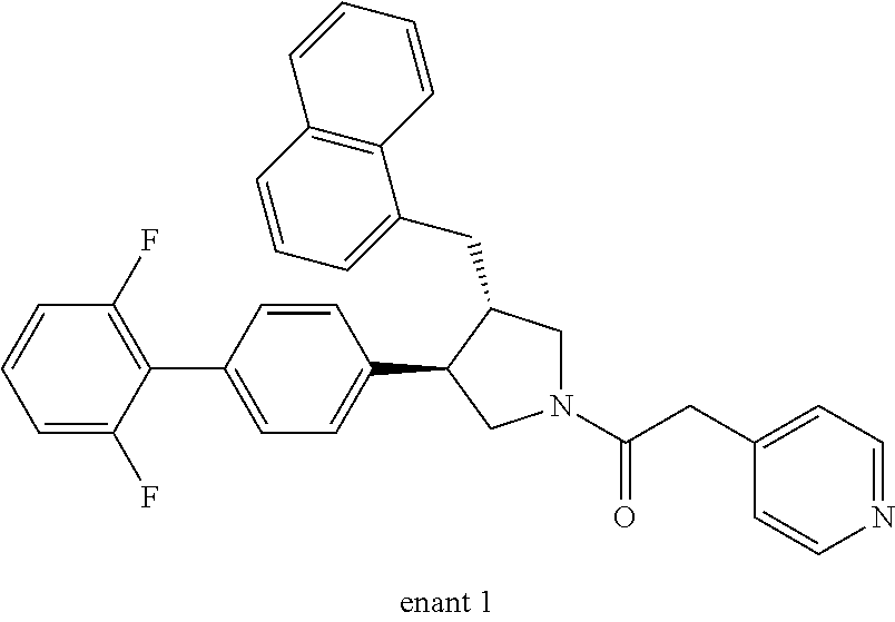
C1(C2=CC=C(C3CN(C(=O)CC4=CC=NC=C4)CC3CC3=CC=CC4=C3C=CC=C4)C=C2)=C(F)C=CC=C1F
